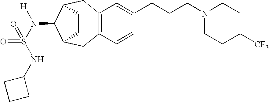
C12=C(CC3C(N(S(NC4CCC4)(=O)=O)[H])C(C1)CC3)C=C(CCCN1CCC([CF3])CC1)C=C2
